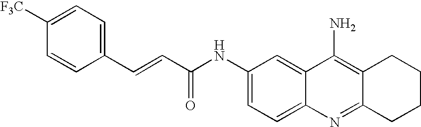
C1(C=CC(NC2=CC=C3C(=C2)C(N)=C2C(=N3)CCCC2)=O)=CC=C([F3C])C=C1
